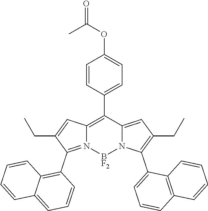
C1=CC(C2=C3N(=C(C4=C5C(=CC=C4)C=CC=C5)C(CC)=C3)[BF2]N3C2=CC(CC)=C3C2=CC=CC3=C2C=CC=C3)=CC=C1OC(=O)C
